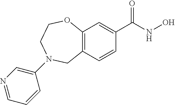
C12=C(C=CC(C(NO)=O)=C1)CN(C1=CN=CC=C1)CCO2
